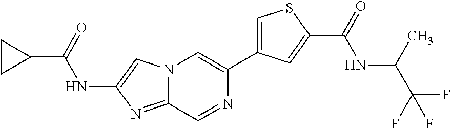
N12C(=NC(NC(C3CC3)=O)=C1)C=NC(C1=CSC(C(=O)NC(C(F)(F)F)C)=C1)=C2
